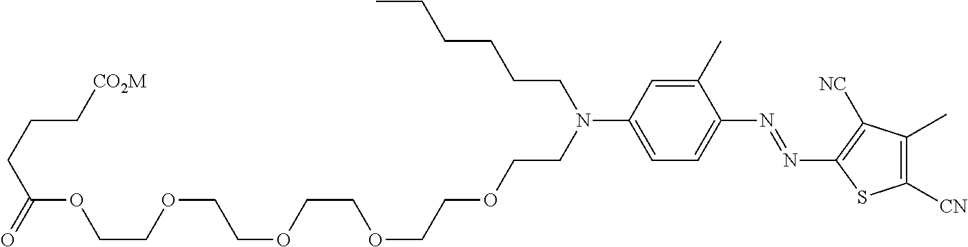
C1(C)=CC(N(CCOCCOCCOCCOCCOC(CCC[CO2M])=O)CCCCCC)=CC=C1N=NC1=C([NC])C(C)=C([CN])S1
